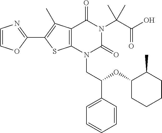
C12=C(N(CC(C3=CC=CC=C3)OC3CCCCC3C)C(=O)N(C(C(O)=O)(C)C)C1=O)SC(C1=NC=CO1)=C2C
